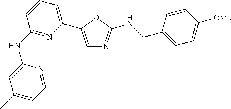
C1=C(C2=CC=CC(NC3=CC(C)=CC=N3)=N2)OC(NCC2=CC=C([OMe])C=C2)=N1
